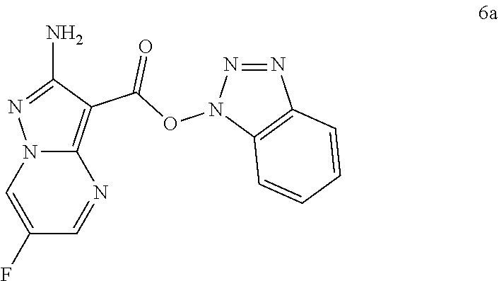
C1(F)=CN2C(=C(C(ON3C4=C(N=N3)C=CC=C4)=O)C(N)=N2)N=C1
